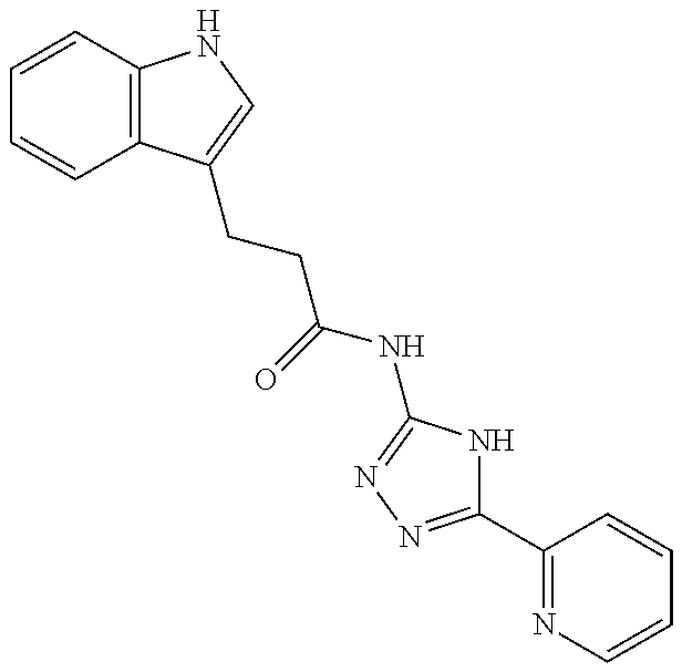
C1=CC2=C(C=C1)C(CCC(NC1=NN=C(C3=NC=CC=C3)N1)=O)=CN2
